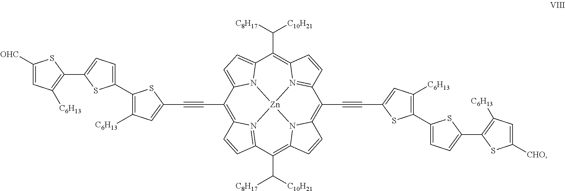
C1([OHC])=CC([C6H13])=C(C2=CC=C(C3=C([C6H13])C=C(C#CC4=C5C=CC6=N5[Zn]57N8C(=CC=C84)C(C([C10H21])[C8H17])=C4N5=C(C=C4)C(C#CC4=CC([C6H13])=C(C5=CC=C(C8=C([C6H13])C=C([CHO])S8)S5)S4)=C4N7C(=C6C([C8H17])[C10H21])C=C4)S3)S2)S1
